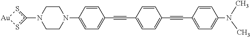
C1CN(C2=CC=C(C#CC3=CC=C(C#CC4=CC=C(N(C)C)C=C4)C=C3)C=C2)CCN1c1s[Au]s1
